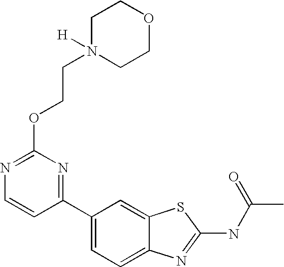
C1(C2=CC=C3C(=C2)SC(NC(C)=O)=N3)=NC(OCCN2([H])CCOCC2)=NC=C1
